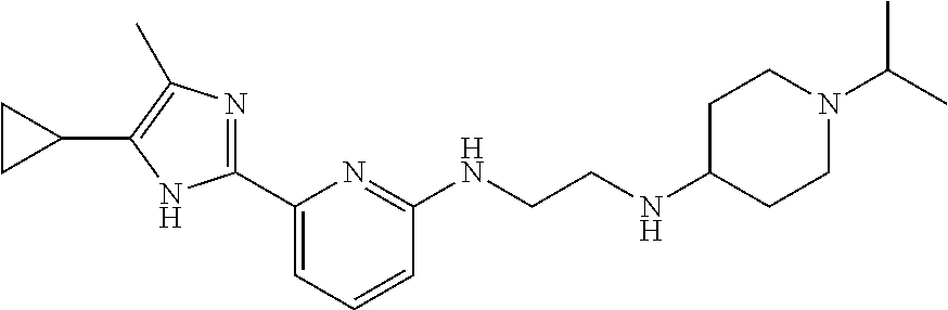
C1(C2=NC(C)=C(C3CC3)N2)=CC=CC(NCCNC2CCN(C(C)C)CC2)=N1
